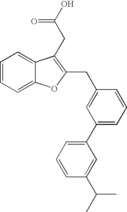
C1=CC=C2C(=C1)C(CC(=O)O)=C(CC1=CC(C3=CC=CC(C(C)C)=C3)=CC=C1)O2
